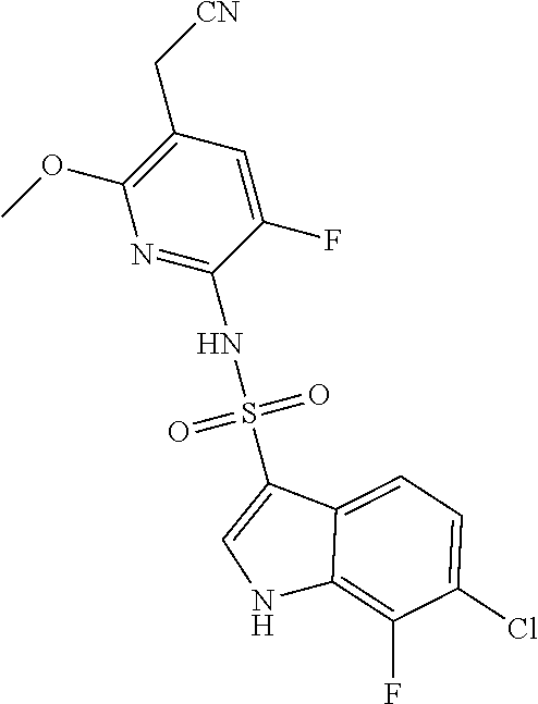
C1(C[CN])=C(OC)N=C(NS(=O)(=O)C2=CNC3=C(F)C(Cl)=CC=C23)C(F)=C1
